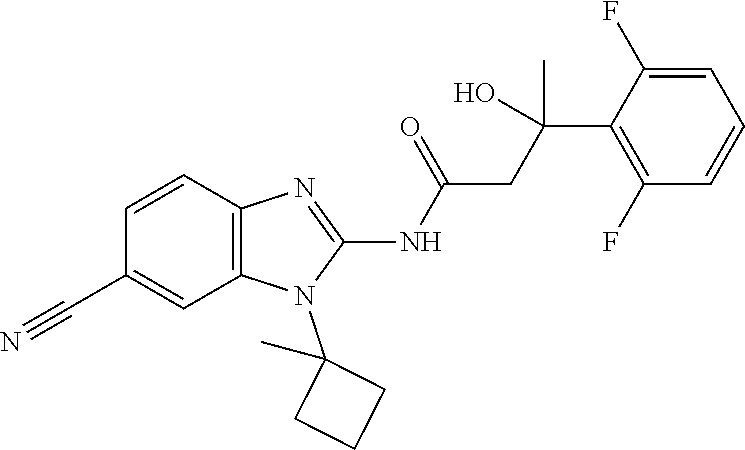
C1=CC2=C(C=C1C#N)N(C1(C)CCC1)C(NC(=O)CC(O)(C1=C(F)C=CC=C1F)C)=N2
